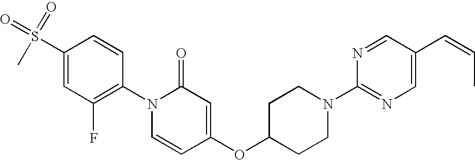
C1(S(=O)(=O)C)=CC(F)=C(N2C=CC(OC3CCN(C4=NC=C(C=CC)C=N4)CC3)=CC2=O)C=C1
